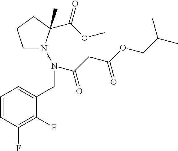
C1=CC(F)=C(F)C(CN(N2CCCC2(C)C(OC)=O)C(CC(OCC(C)C)=O)=O)=C1
